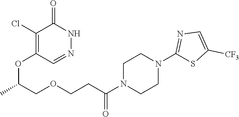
C1(Cl)=C(OC(COCCC(N2CCN(C3=NC=C([CF3])S3)CC2)=O)C)C=NNC1=O
